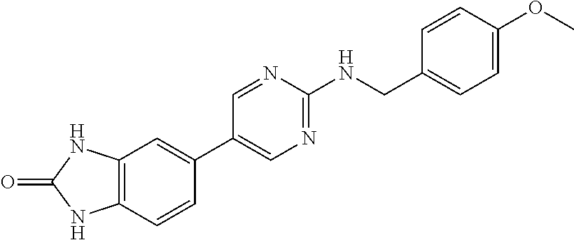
C1=NC(NCC2=CC=C(OC)C=C2)=NC=C1C1=CC2=C(C=C1)NC(=O)N2
